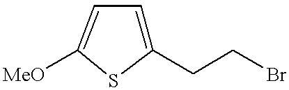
C1(CCBr)=CC=C([MeO])S1
